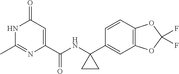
CC1=NC(C(NC2(C3=CC4=C(C=C3)OC(F)(F)O4)CC2)=O)=CC(=O)N1
